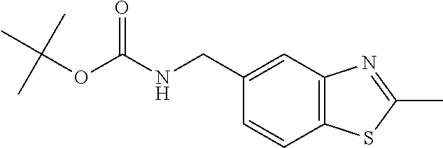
C1=CC2=C(C=C1CNC(=O)OC(C)(C)C)N=C(C)S2
